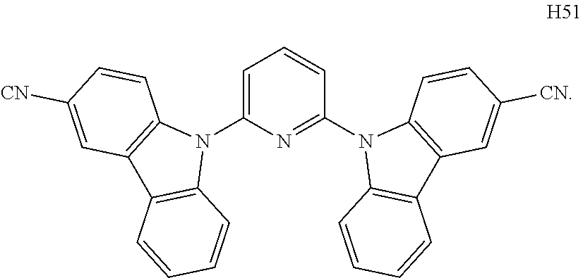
C1=C(N2C3=C(C4=C2C=CC=C4)C=C([CN])C=C3)N=C(N2C3=C(C4=C2C=CC([CN])=C4)C=CC=C3)C=C1
